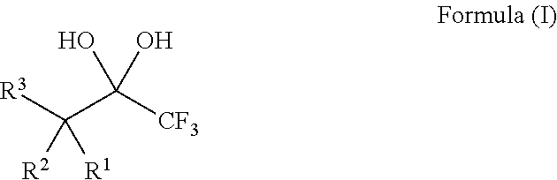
C(C([CF3])(O)O)([R3])([R1])[R2]
